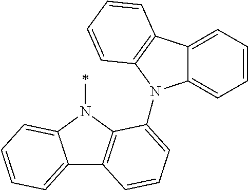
C12=CC=CC=C1N(C)C1=C2C=CC=C1N1C2=CC=CC=C2C2=C1C=CC=C2
